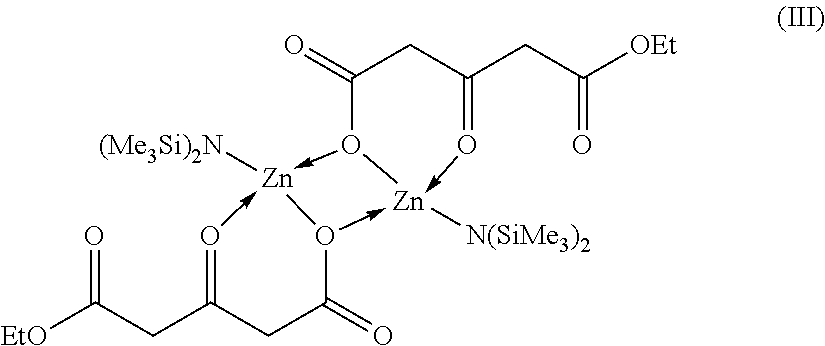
[EtO]C(CC1=O->[Zn]2([(Me3Si)2N])-O3C(=O)CC(CC([OEt])=O)=O->[Zn]3([N(SiMe3)2])-O2C(=O)C1)=O
